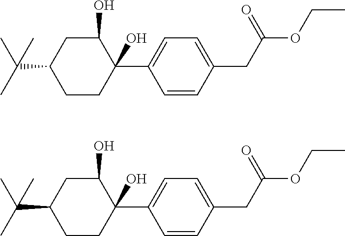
C1=CC(CC(=O)OCC)=CC=C1C1(O)CCC(C(C)(C)C)CC1O.C1=CC(CC(=O)OCC)=CC=C1C1(O)CCC(C(C)(C)C)CC1O
